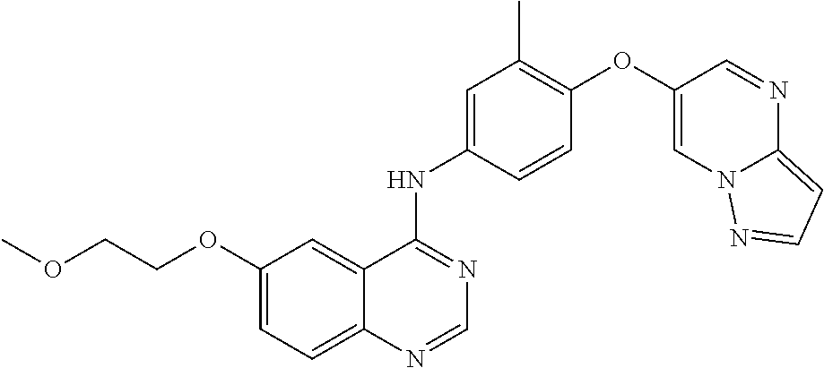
C12=CC=C(OCCOC)C=C1C(NC1=CC(C)=C(OC3=CN4C(=CC=N4)N=C3)C=C1)=NC=N2
